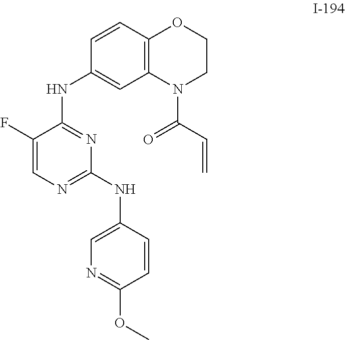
C12=C(C=CC(NC3=NC(NC4=CN=C(OC)C=C4)=NC=C3F)=C1)OCCN2C(C=C)=O
